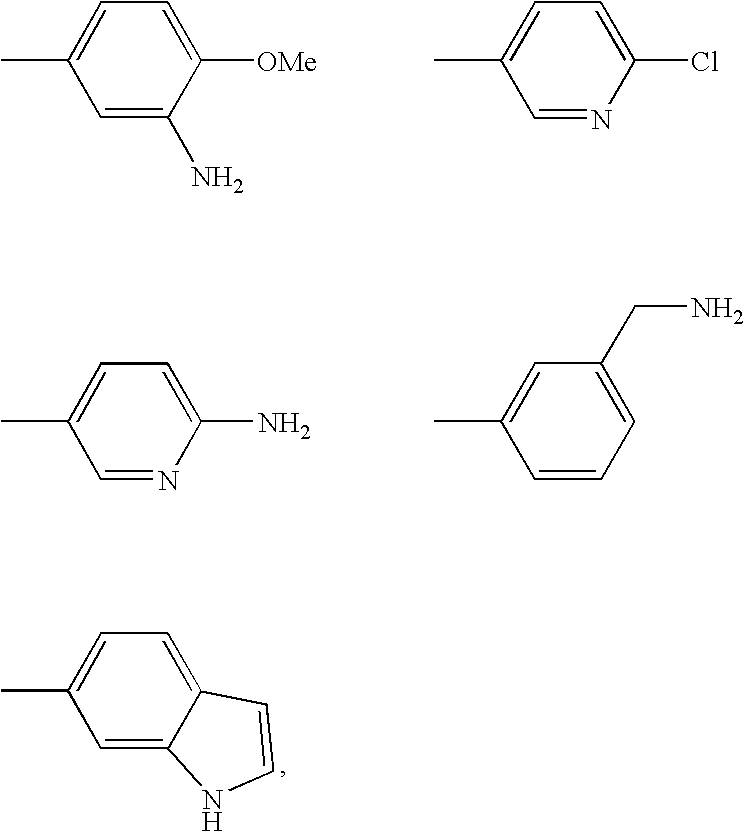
C1=C(C)C=C2C(=C1)C=CN2.C1=C(C)C=NC(Cl)=C1.C1=C([OMe])C(N)=CC(C)=C1.C1=C(C)C=CC=C1CN.C1=C(N)N=CC(C)=C1
